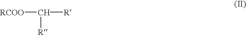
[RCOO]C([R])[R]
